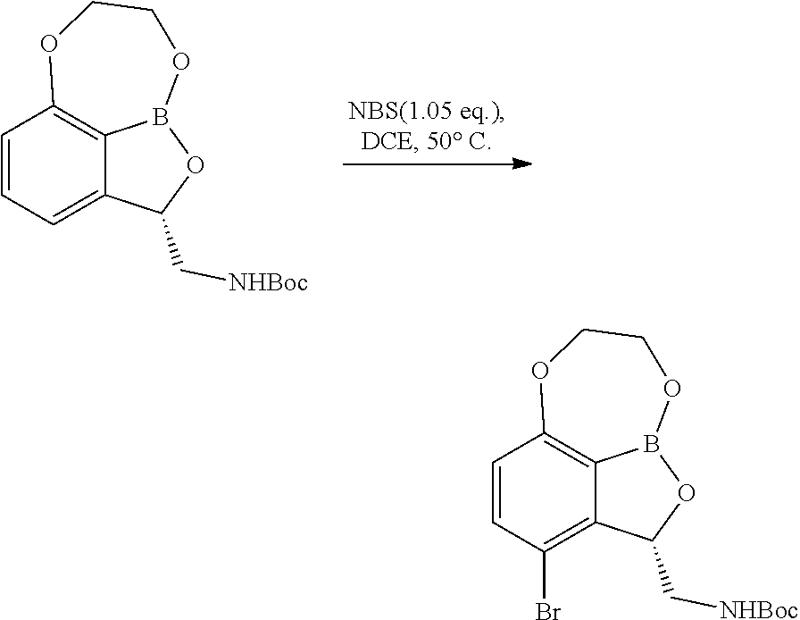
C1=CC=C2C3=C1OCCOB3OC2C[NHBoc].C1=CC(Br)=C2C3=C1OCCOB3OC2C[NHBoc]
